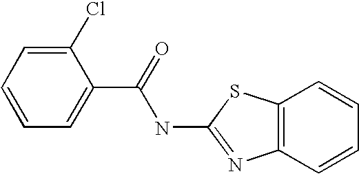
C1=CC=C(Cl)C(C(=O)NC2=NC3=C(C=CC=C3)S2)=C1
